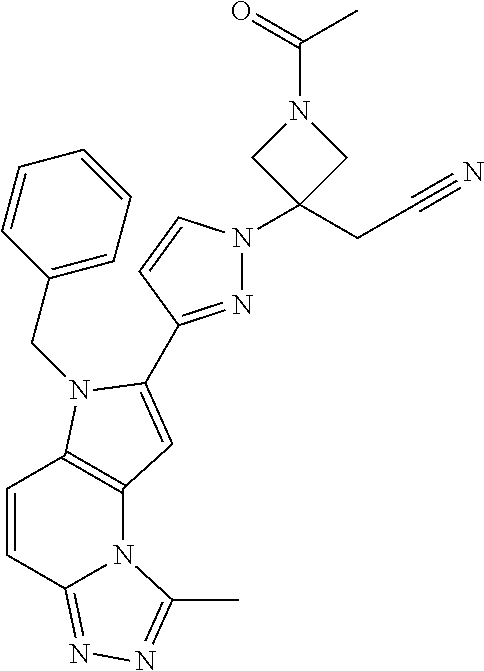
C1=CC2=NN=C(C)N2C2=C1N(CC1=CC=CC=C1)C(C1=NN(C3(CC#N)CN(C(C)=O)C3)C=C1)=C2
